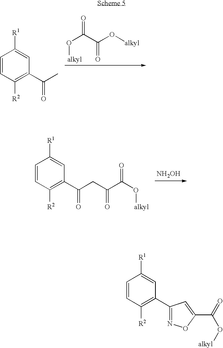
O(C(C(O[alkyl])=O)=O)[alkyl].C1=CC([R2])=C(C(C)=O)C=C1[R1].[NH2OH].C1=CC([R2])=C(C(CC(C(O[alkyl])=O)=O)=O)C=C1[R1].C1=CC([R2])=C(C2=NOC(C(O[alkyl])=O)=C2)C=C1[R1]
